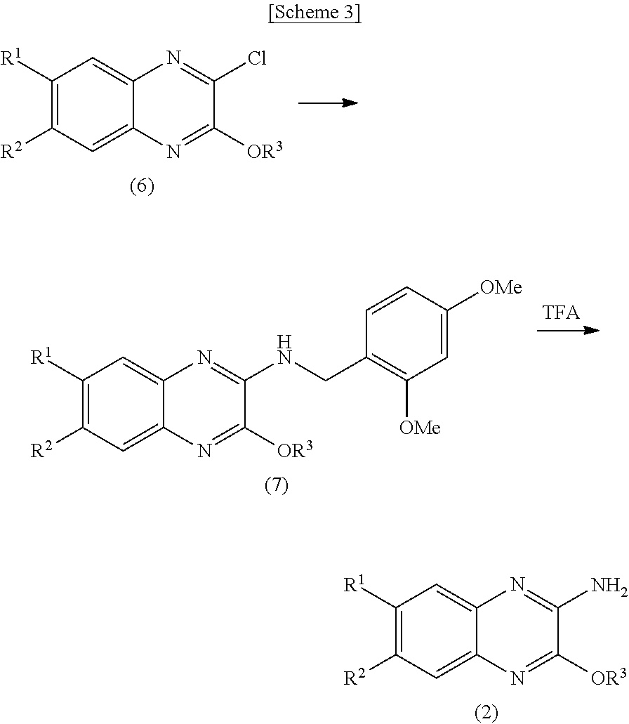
C1([R1])=C([R2])C=C2C(=C1)N=C(N)C([OR3])=N2.C1([R1])=C([R2])C=C2C(=C1)N=C(Cl)C([OR3])=N2.C1([R1])=C([R2])C=C2C(=C1)N=C(NCC1=C([OMe])C=C([OMe])C=C1)C([OR3])=N2
